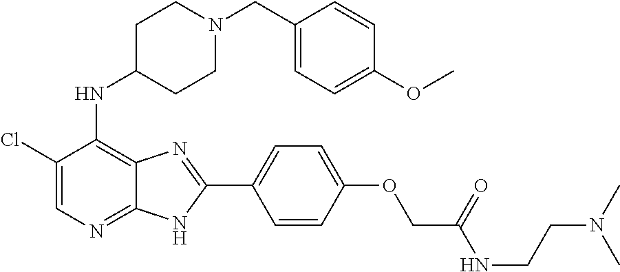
C1(Cl)=CN=C2C(=C1NC1CCN(CC3=CC=C(OC)C=C3)CC1)N=C(C1=CC=C(OCC(NCCN(C)C)=O)C=C1)N2
